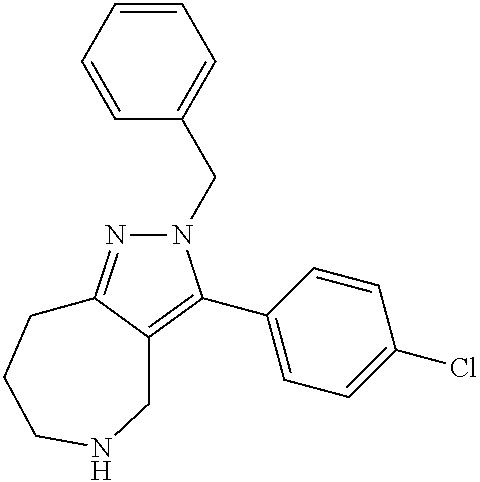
N1(CC2=CC=CC=C2)N=C2C(=C1C1=CC=C(Cl)C=C1)CNCCC2
